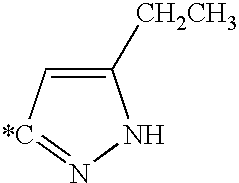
C1([CH2CH3])=C[*C]=NN1
